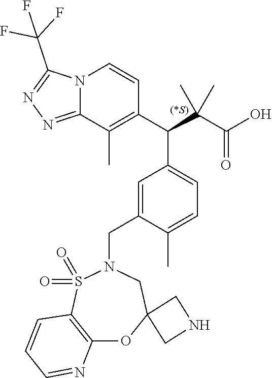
N12C(=NN=C1C(F)(F)F)C(C)=C(C(C1=CC=C(C)C(CN3S(=O)(=O)C4=C(OC5(C3)CNC5)N=CC=C4)=C1)C(C)(C(=O)O)C)C=C2
